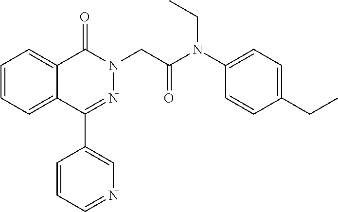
C1=CC=C2C(=C1)C(=O)N(CC(N(C1=CC=C(CC)C=C1)CC)=O)N=C2C1=CN=CC=C1
